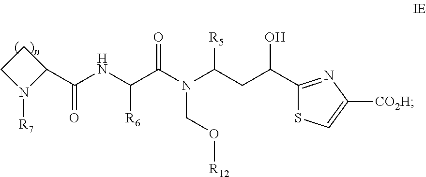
C1CN([R7])C1C(NC(C(N(C(CC(C1=NC([CO2H])=CS1)O)[R5])CO[R12])=O)[R6])=O
